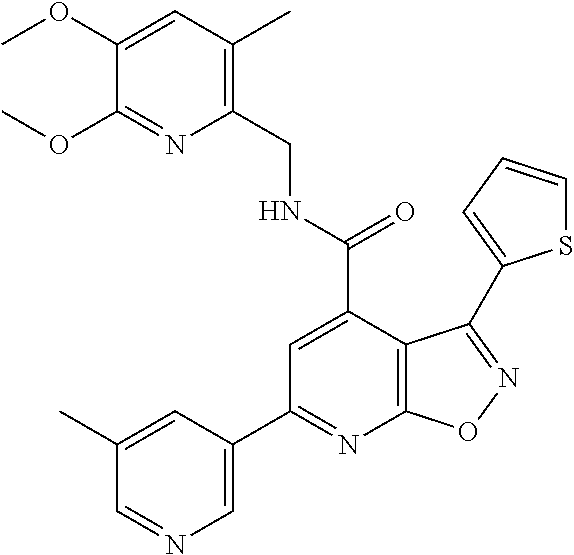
C1(OC)=CC(C)=C(CNC(=O)C2=CC(C3=CN=CC(C)=C3)=NC3=C2C(C2=CC=CS2)=NO3)N=C1OC
